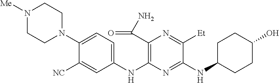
C1(NC2=C(C(N)=O)N=C([Et])C(NC3CCC(O)CC3)=N2)=CC=C(N2CCN([Me])CC2)C([NC])=C1
